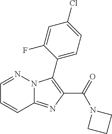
C12=NC(C(=O)N3CCC3)=C(C3=CC=C(Cl)C=C3F)N1N=CC=C2
